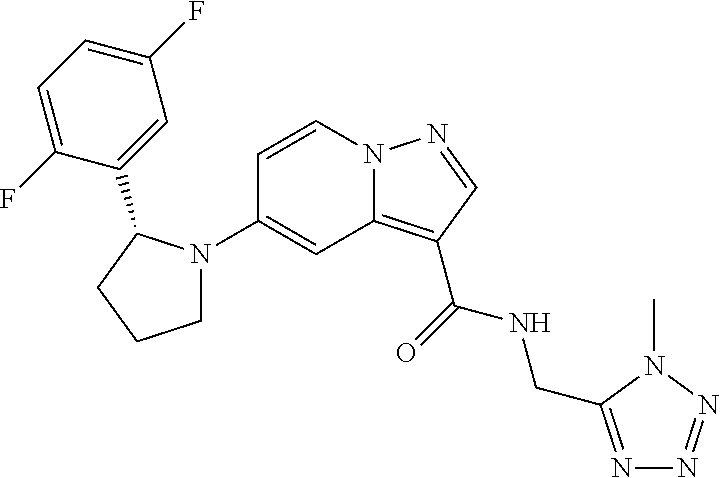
C1N(C2=CC3=C(C(NCC4=NN=NN4C)=O)C=NN3C=C2)C(C2=CC(F)=CC=C2F)CC1
